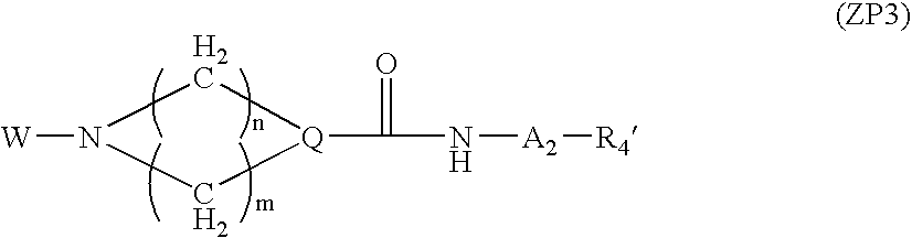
[W]N1C[Q](C(=O)N[A2][R4])C1
